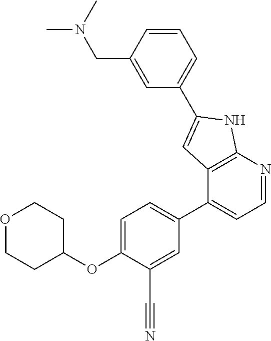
O1CCC(OC2=CC=C(C3=CC=NC4=C3C=C(C3=CC=CC(CN(C)C)=C3)N4)C=C2C#N)CC1
